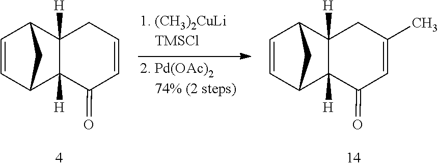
C1=CC2C3([H])C([H])(C1C2)CC=CC3=O.C1=CC2C3([H])C([H])(C1C2)CC(C)=CC3=O
